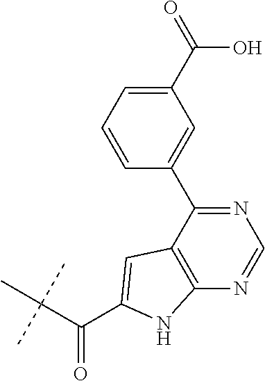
C(C(C)(C)C)(=O)C1=CC2=C(N=CN=C2C2=CC(C(=O)O)=CC=C2)N1
